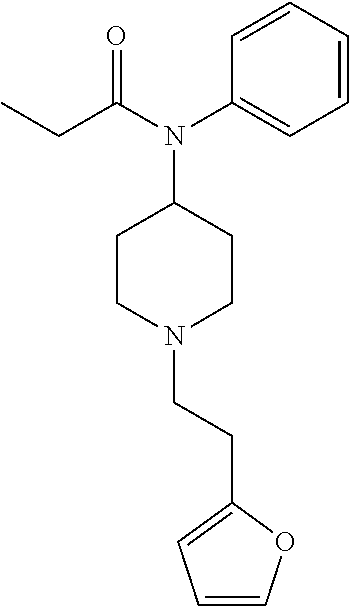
N1(CCC2=CC=CO2)CCC(N(C2=CC=CC=C2)C(=O)CC)CC1
